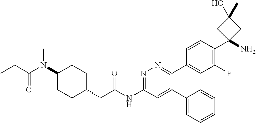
C(N(C1CCC(CC(NC2=NN=C(C3=CC(F)=C(C4(N)CC(O)(C)C4)C=C3)C(C3=CC=CC=C3)=C2)=O)CC1)C)(=O)CC
